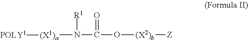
[(X1)a](N(C(O[(X2)b][Z])=O)[R1])[POLY1]
